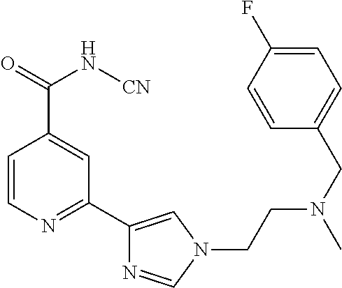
C1=CN=C(C2=CN(CCN(CC3=CC=C(F)C=C3)C)C=N2)C=C1C(=O)N[CN]
